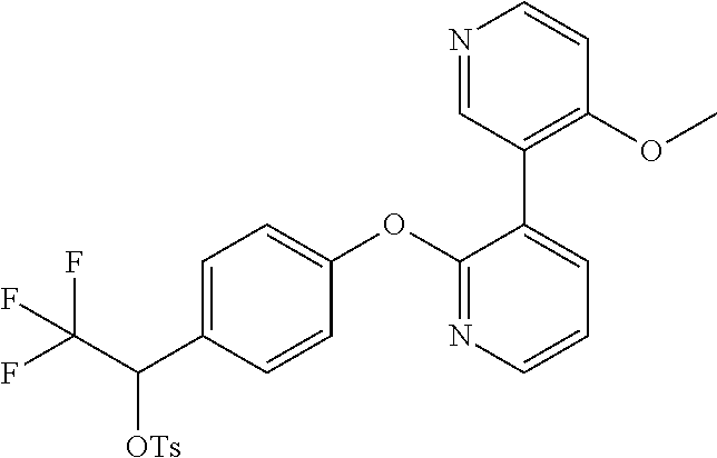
C1=C(C(C(F)(F)F)[OTs])C=CC(OC2=NC=CC=C2C2=C(OC)C=CN=C2)=C1
